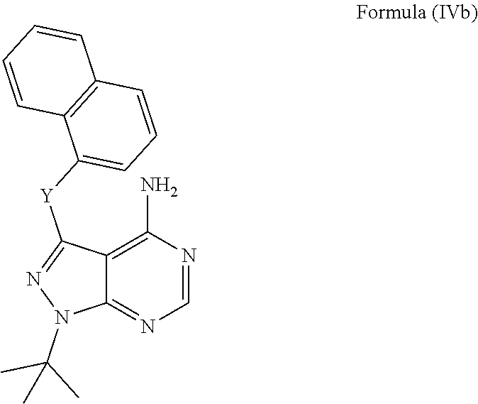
C1=NC(N)=C2C(=N1)N(C(C)(C)C)N=C2[Y]C1=CC=CC2=C1C=CC=C2
